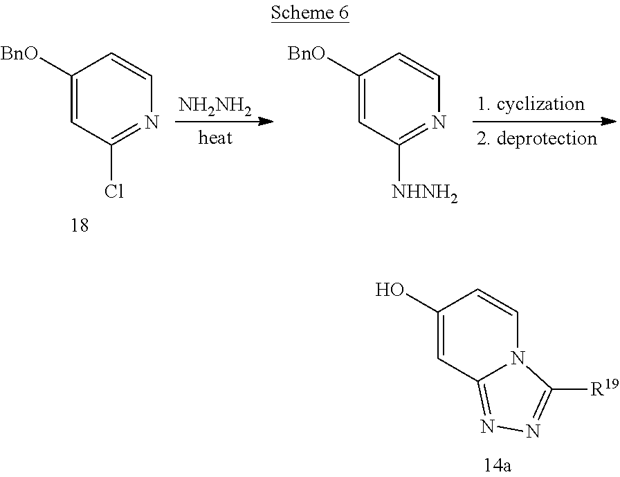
[NH2NH2].C1([BnO])=CC(Cl)=NC=C1.C1([BnO])=CC([NHNH2])=NC=C1.C1(O)=CC2=NN=C([R19])N2C=C1
